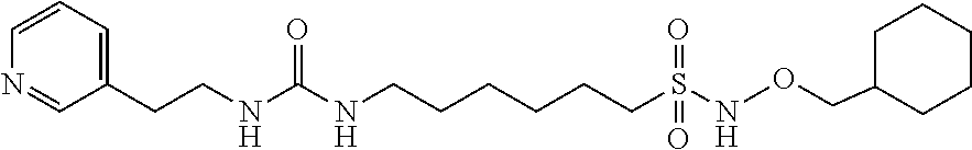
C(CC1=CC=CN=C1)NC(NCCCCCCS(NOCC1CCCCC1)(=O)=O)=O
